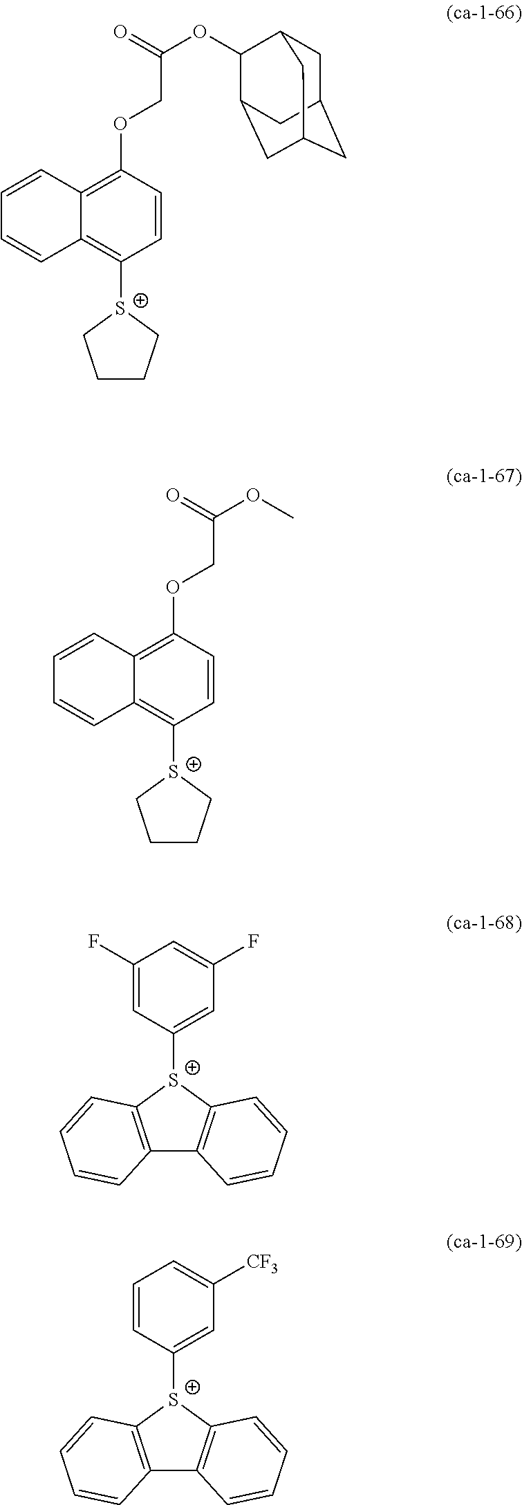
C12=C(OCC(OC3C4CC5CC(CC3C5)C4)=O)C=CC([S+]3CCCC3)=C1C=CC=C2.C12=C(OCC(OC)=O)C=CC([S+]3CCCC3)=C1C=CC=C2.C1([S+]2C3=C(C4=C2C=CC=C4)C=CC=C3)=CC(F)=CC(F)=C1.C1([S+]2C3=C(C4=C2C=CC=C4)C=CC=C3)=CC([CF3])=CC=C1
